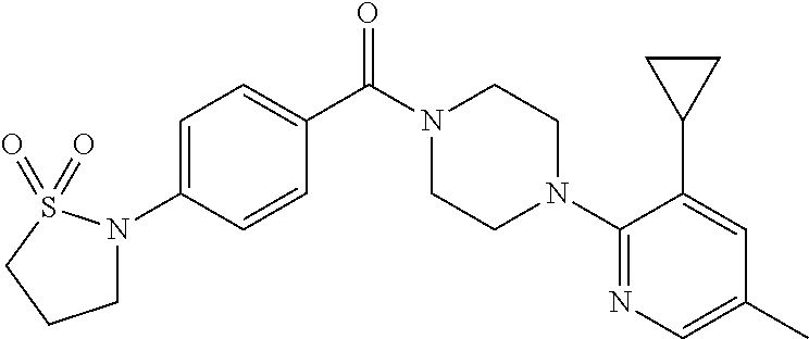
C1=C(N2CCCS2(=O)=O)C=CC(C(N2CCN(C3=NC=C(C)C=C3C3CC3)CC2)=O)=C1
